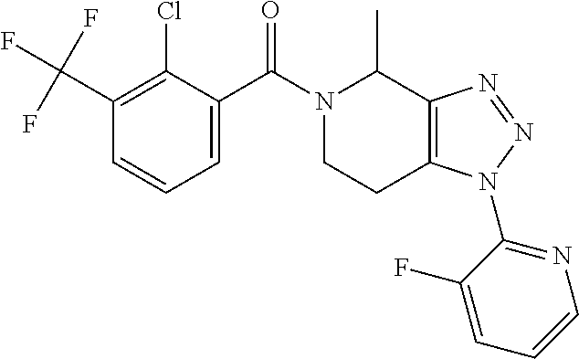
C1(C(F)(F)F)=C(Cl)C(C(N2CCC3=C(C2C)N=NN3C2=NC=CC=C2F)=O)=CC=C1
